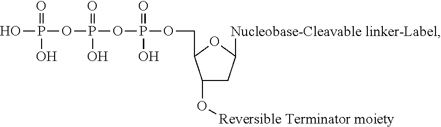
OP(=O)(O)OP(=O)(O)OP(=O)(O)OCC1C(O[Reversible Terminator moiety])CC([Nucleobase-Cleavable linker-Label])O1
